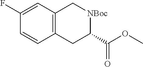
C1=CC2=C(C=C1F)C[NBoc]C(C(OC)=O)C2
